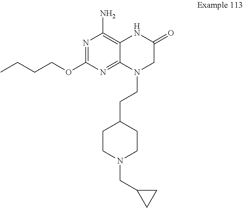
N1=C(OCCCC)N=C2C(=C1N)NC(=O)CN2CCC1CCN(CC2CC2)CC1
